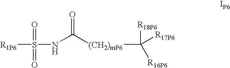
[R1P6]S(NC(=O)[(CH2)mP6]C([R17P6])([R18P6])[R16P6])(=O)=O
